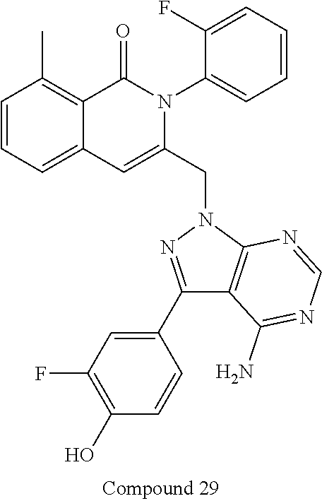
C1=CC=C2C(=C1C)C(=O)N(C1=CC=CC=C1F)C(CN1N=C(C3=CC(F)=C(O)C=C3)C3=C1N=CN=C3N)=C2
